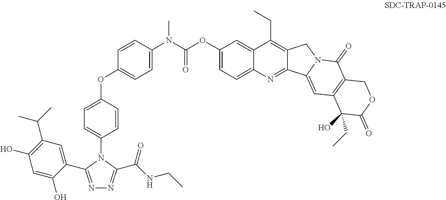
N1=C(C2=CC(C(C)C)=C(O)C=C2O)N(C2=CC=C(OC3=CC=C(N(C)C(=O)OC4=CC=C5C(=C4)C(CC)=C4C(=N5)C5=CC6=C(C(=O)N5C4)COC(=O)C6(O)CC)C=C3)C=C2)C(C(NCC)=O)=N1
